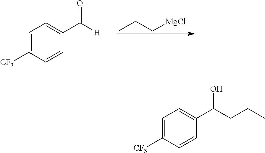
CCC[MgCl].C1=C([CF3])C=CC(C([H])=O)=C1.C1=C([CF3])C=CC(C(CCC)O)=C1
